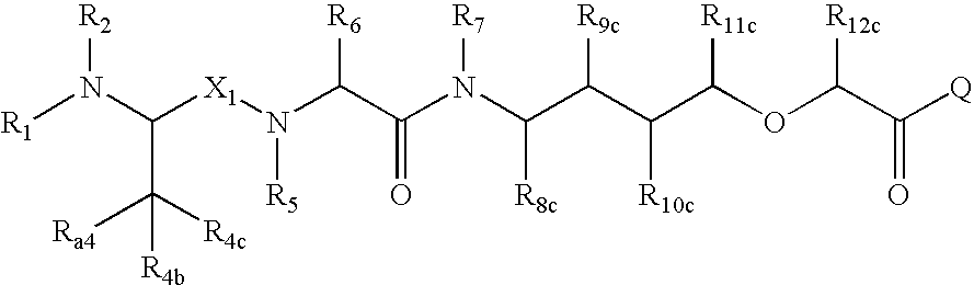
[R1]N(C([X1]N(C(C(N(C(C(C(C([R11c])OC([R12c])C([Q])=O)[R10c])[R9c])[R8c])[R7])=O)[R6])[R5])C([R4b])([Ra4])[R4c])[R2]
